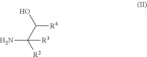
OC([R4])C([R2])([R3])N
